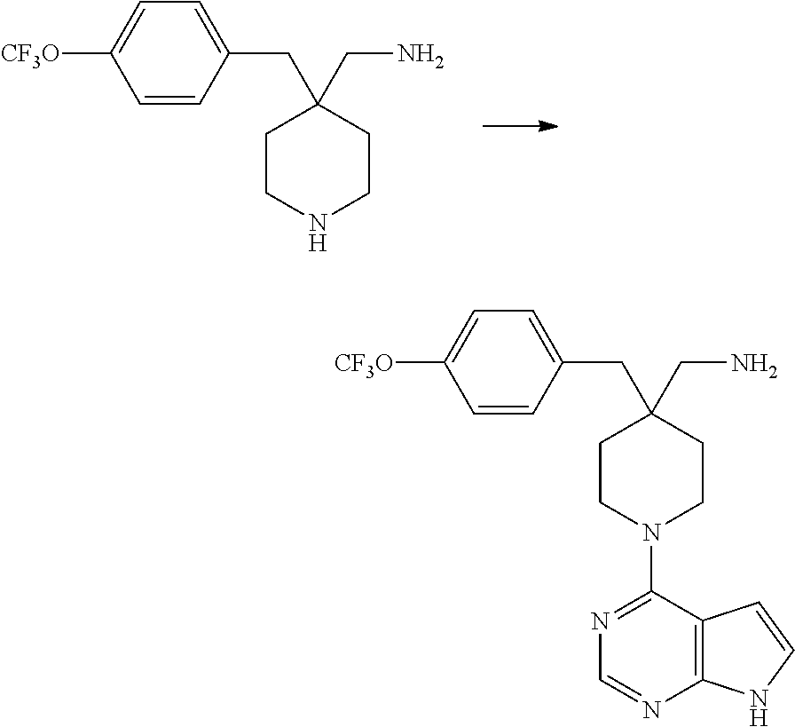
C1=C([CF3O])C=CC(CC2(CN)CCNCC2)=C1.C1=C([CF3O])C=CC(CC2(CN)CCN(C3=NC=NC4=C3C=CN4)CC2)=C1
